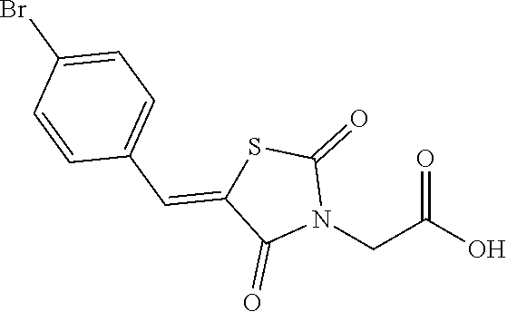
O=C(O)CN1C(=O)SC(=CC2=CC=C(Br)C=C2)C1=O
